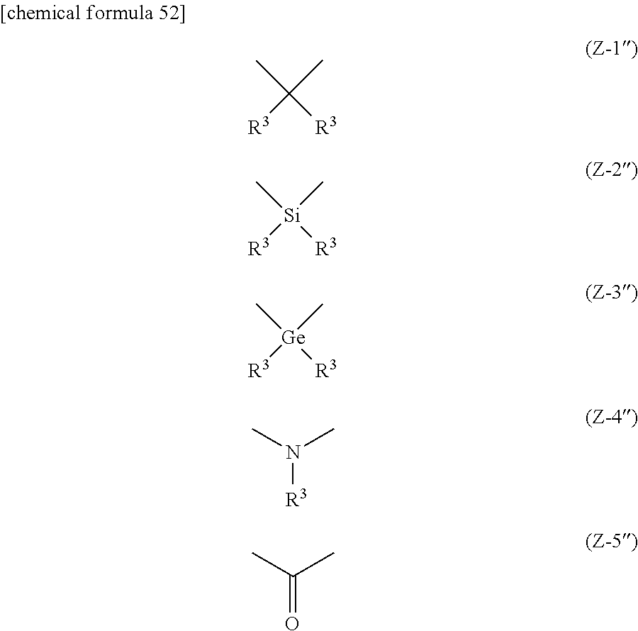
[R3]C(C)(C)[R3].[R3][Si](C)(C)[R3].[R3][Ge](C)(C)[R3].N([R3])(C)C.C(=O)(C)C
